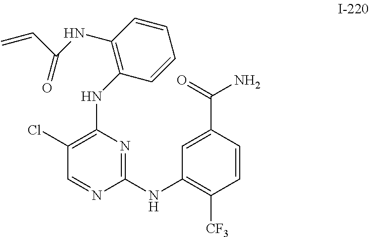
C1(Cl)=C(NC2=C(NC(C=C)=O)C=CC=C2)N=C(NC2=C([CF3])C=CC(C(=O)N)=C2)N=C1
